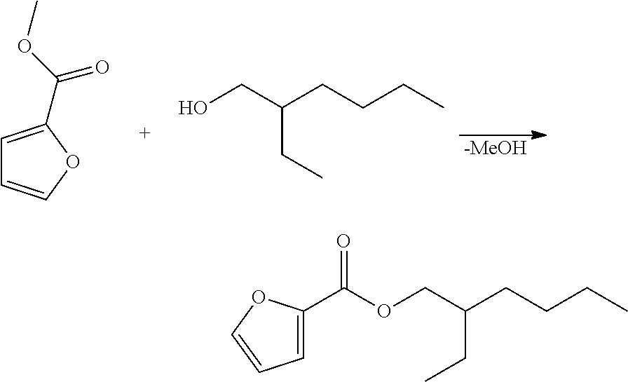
OCC(CCCC)CC.[-MeOH].C1=C(C(OC)=O)OC=C1.C1(C(OCC(CCCC)CC)=O)=CC=CO1
